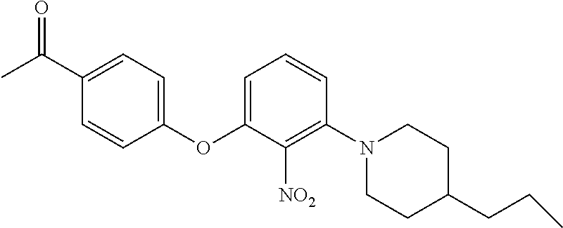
C1(OC2=CC=CC(N3CCC(CCC)CC3)=C2[NO2])=CC=C(C(C)=O)C=C1
